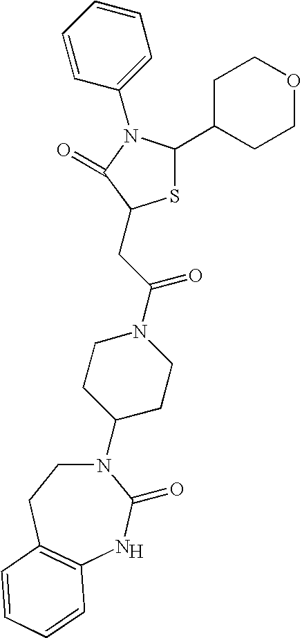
[H].N1(C2CCN(C(CC3SC(C4CCOCC4)N(C4=CC=CC=C4)C3=O)=O)CC2)CCC2=C(NC1=O)C=CC=C2
